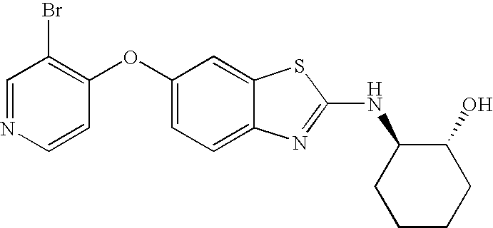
N1=CC(Br)=C(OC2=CC=C3C(=C2)SC(NC2CCCCC2O)=N3)C=C1
